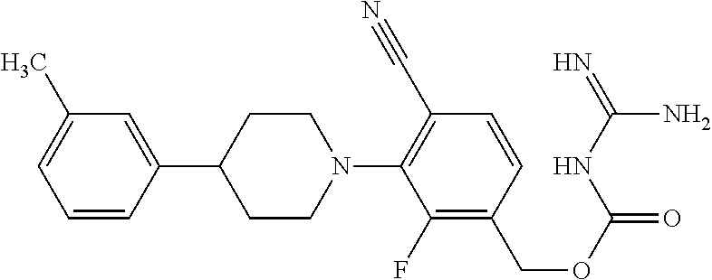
C1=C(C2CCN(C3=C(C#N)C=CC(COC(=O)NC(=N)N)=C3F)CC2)C=CC=C1C
